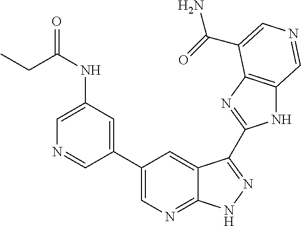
C1(C2=CN=C3C(=C2)C(C2=NC4=C(N2)C=NC=C4C(=O)N)=NN3)=CC(NC(CC)=O)=CN=C1
